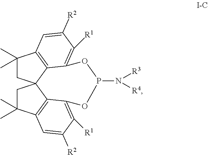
C1(C)(C)CC23C4=C1C=C([R2])C([R1])=C4OP(N([R3])[R4])OC1=C([R1])C([R2])=CC(=C21)C(C)(C)C3
